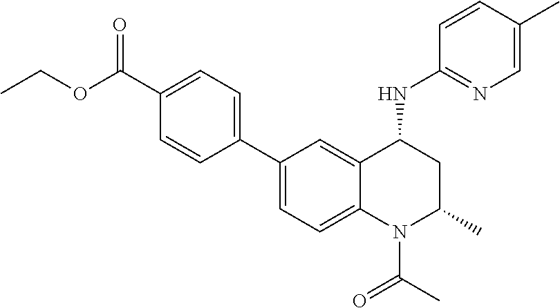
C1(C2=CC=C(C(=O)OCC)C=C2)=CC=C2C(=C1)C(NC1=NC=C(C)C=C1)CC(C)N2C(=O)C
